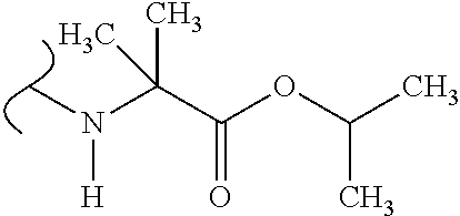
CN(C(C(OC(C)C)=O)(C)C)[H]
